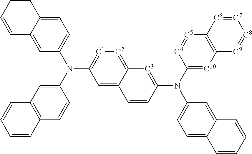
C1=C2C(=[C2][C1]=C1N(C1=CC=C3C(=C1)C=CC=C3)C1=CC3=C(C=C1)C=CC=C3)[C3]=C(N(C1=CC=C3C(=C1)C=CC=C3)C1=[C10]C3=C([C5]=[C4]1)[C6]=[C7][C8]=[C9]3)C=C2
